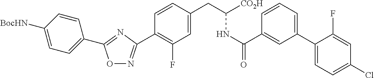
O1N=C(C2=C(F)C=C(CC(NC(=O)C3=CC(C4=CC=C(Cl)C=C4F)=CC=C3)[CO2H])C=C2)N=C1C1=CC=C([BocHN])C=C1
